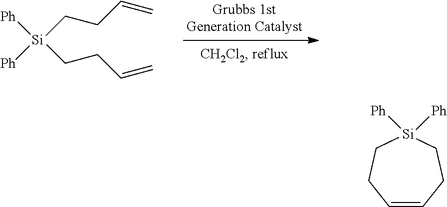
[Si]([Ph])([Ph])(CCC=C)CCC=C.C1=CCC[Si]([Ph])([Ph])CC1
